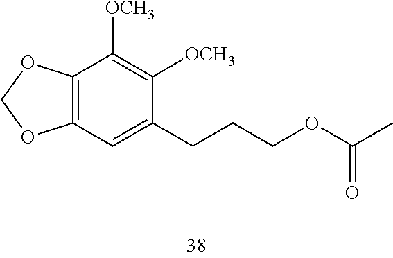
C12=C(OCO1)C([OCH3])=C([OCH3])C(CCCOC(C)=O)=C2
